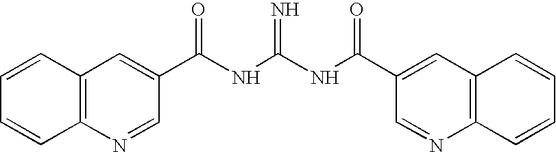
C1=CC2=C(C=C1)N=CC(C(NC(NC(C1=CC3=C(N=C1)C=CC=C3)=O)=N)=O)=C2
